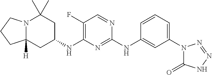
N12C([H])(CC(NC3=C(F)C=NC(NC4=CC(N5C(=O)NN=N5)=CC=C4)=N3)CC1(C)C)CCC2
